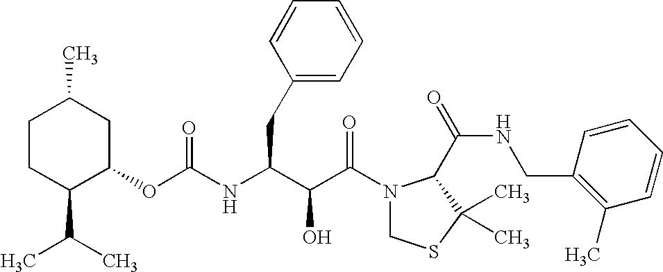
O(C(=O)NC(CC1=CC=CC=C1)C(C(N1CSC(C)(C)C1C(NCC1=C(C)C=CC=C1)=O)=O)O)C1CC(C)CCC1C(C)C
